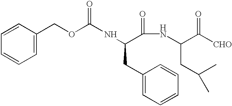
C1=CC(COC(NC(C(NC(CC(C)C)C(=O)[CHO])=O)CC2=CC=CC=C2)=O)=CC=C1
